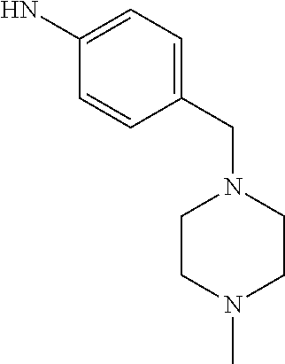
C1(CN2CCN(C)CC2)=CC=C(N)C=C1
